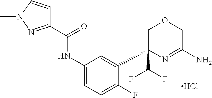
CN1N=C(C(=O)NC2=CC=C(F)C(C3(C(F)F)COCC(N)=N3)=C2)C=C1.Cl
